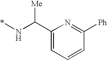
C1(C(N*)[Me])=CC=CC([Ph])=N1
